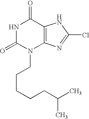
N1C(=O)N(CCCCCC(C)C)C2=C(C1=O)NC(Cl)=N2
